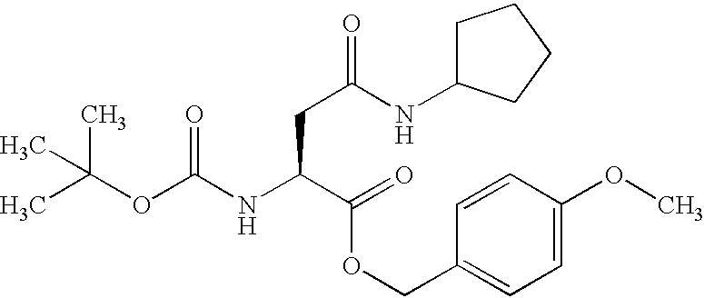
CC(OC(NC(C(=O)OCC1=CC=C(OC)C=C1)CC(NC1CCCC1)=O)=O)(C)C
